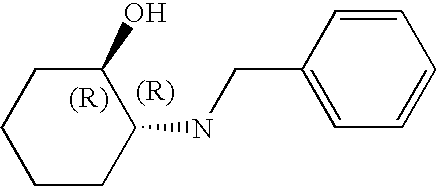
C1(O)CCCCC1NCC1=CC=CC=C1
